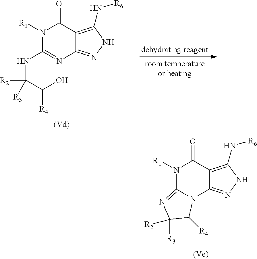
N1([R1])C2=NC([R3])([R2])C([R4])N2C2=NNC(N[R6])=C2C1=O.N1([R1])C(NC(C([R4])O)([R2])[R3])=NC2=NNC(N[R6])=C2C1=O
